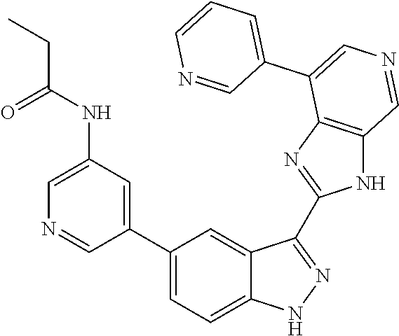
N(C1=CN=CC(C2=CC=C3C(=C2)C(C2=NC4=C(N2)C=NC=C4C2=CC=CN=C2)=NN3)=C1)C(CC)=O
